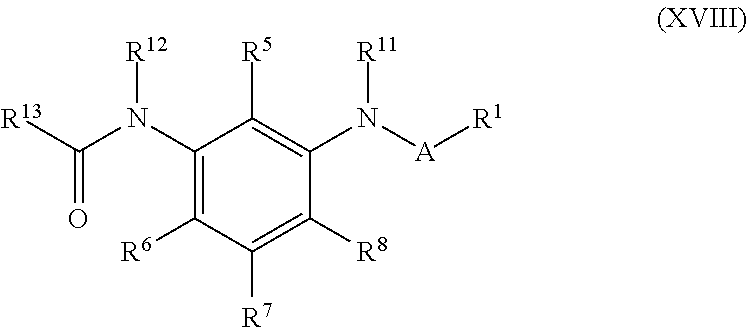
C1(N(C([R13])=O)[R12])=C([R6])C([R7])=C([R8])C(N([A][R1])[R11])=C1[R5]
